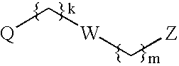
[Q]C[W]C[Z]
